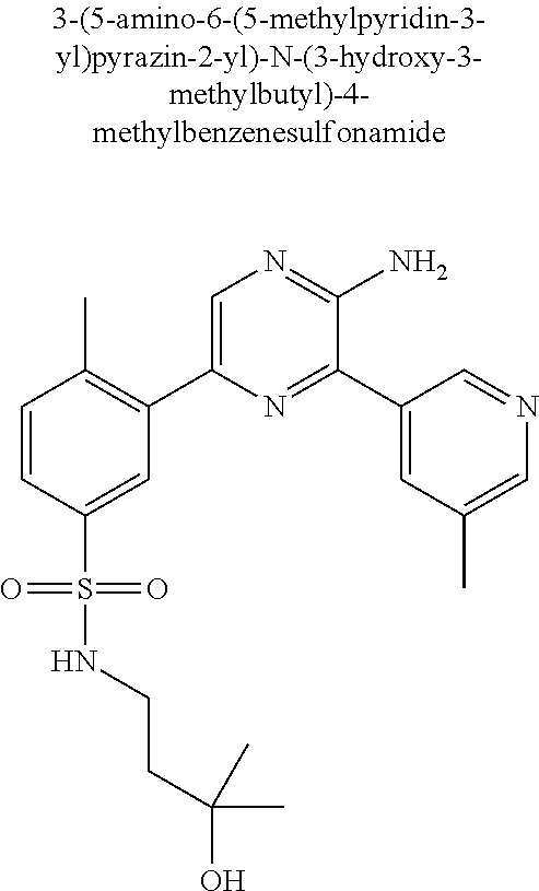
C1=CC(S(=O)(=O)NCCC(O)(C)C)=CC(C2=CN=C(N)C(C3=CC(C)=CN=C3)=N2)=C1C
